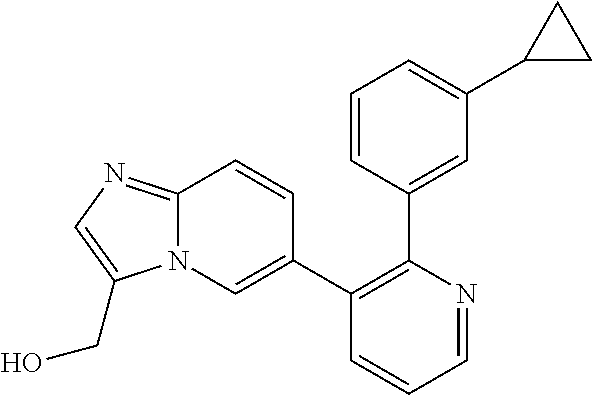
C1(C2=CN3C(=NC=C3CO)C=C2)=C(C2=CC(C3CC3)=CC=C2)N=CC=C1
